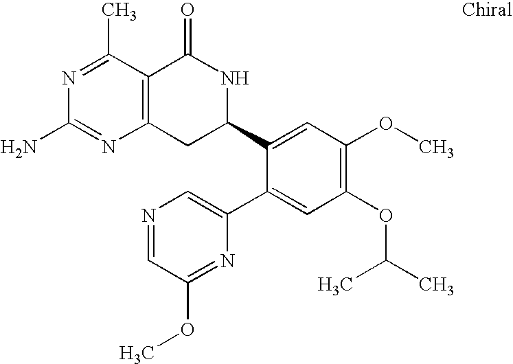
N1=C(C)C2=C(N=C1N)CC(C1=CC(OC)=C(OC(C)C)C=C1C1=CN=CC(OC)=N1)NC2=O
